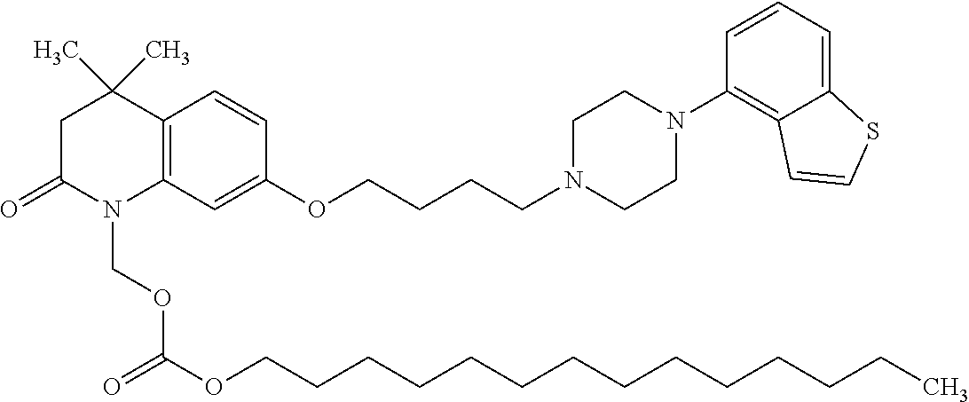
C12=C(C=C(OCCCCN3CCN(C4=C5C(=CC=C4)SC=C5)CC3)C=C1)N(COC(OCCCCCCCCCCCCCC)=O)C(=O)CC2(C)C
